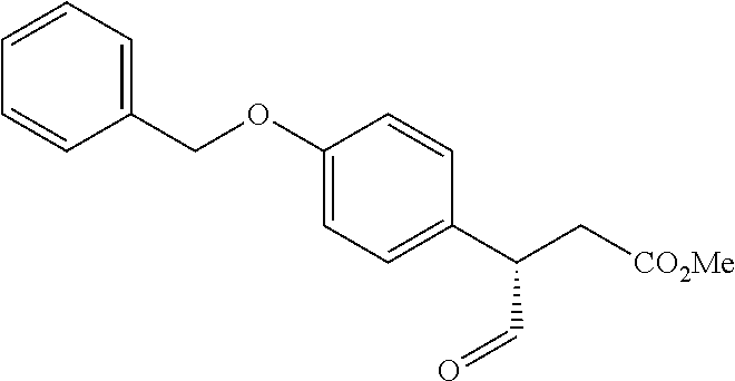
C1=CC=C(COC2=CC=C(C(C[CO2Me])C=O)C=C2)C=C1
